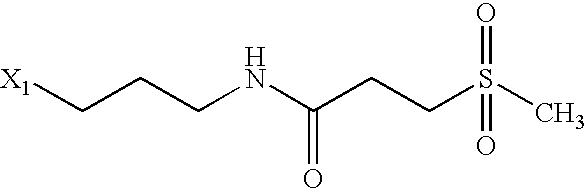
[X1]CCCNC(CCS(C)(=O)=O)=O
